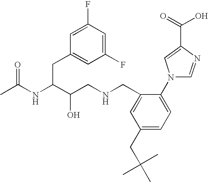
CC(NC(C(CNCC1=CC(CC(C)(C)C)=CC=C1N1C=NC(C(=O)O)=C1)O)CC1=CC(F)=CC(F)=C1)=O
